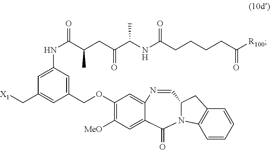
C1(OCC2=CC(NC(C(C)CC(=O)C(NC(=O)CCCCC([R100])=O)C)=O)=CC(C[X1])=C2)=C([MeO])C=C2C(=C1)N=CC1CC3=C(C=CC=C3)N1C2=O
